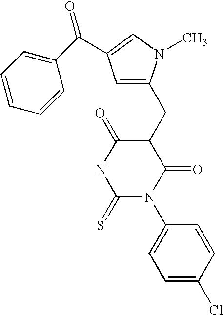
C1=C(CC2C(=O)NC(=S)N(C3=CC=C(Cl)C=C3)C2=O)N(C)C=C1C(C1=CC=CC=C1)=O
